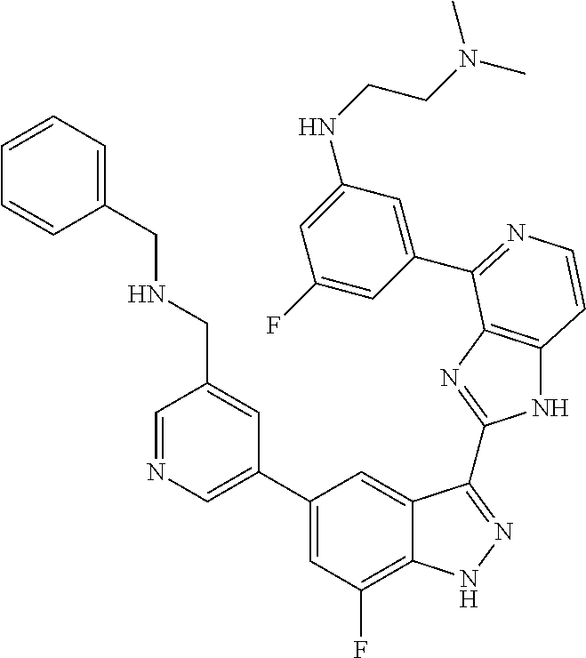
C1=C(C2=CC(F)=C3C(=C2)C(C2=NC4=C(N2)C=CN=C4C2=CC(NCCN(C)C)=CC(F)=C2)=NN3)C=C(CNCC2=CC=CC=C2)C=N1
